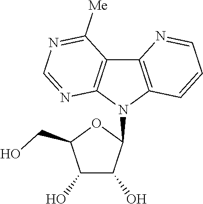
C1(O)C(O)C(N2C3=C(C4=C2N=CN=C4[Me])N=CC=C3)OC1CO
